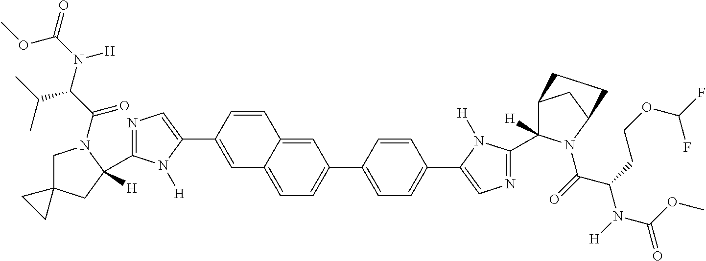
C1(C2([H])CC3(CN2C(C(N(C(=O)OC)[H])C(C)C)=O)CC3)=NC=C(C2=CC3=CC=C(C4=CC=C(C5=CN=C(C6([H])C7CC(N6C(=O)C(CCOC(F)F)N([H])C(OC)=O)CC7)N5[H])C=C4)C=C3C=C2)N1[H]
